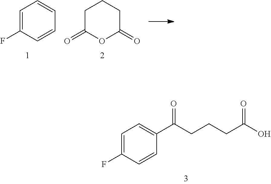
C1=C(F)C=CC=C1.C1C(=O)OC(=O)CC1.C1=C(F)C=CC(C(CCCC(O)=O)=O)=C1
